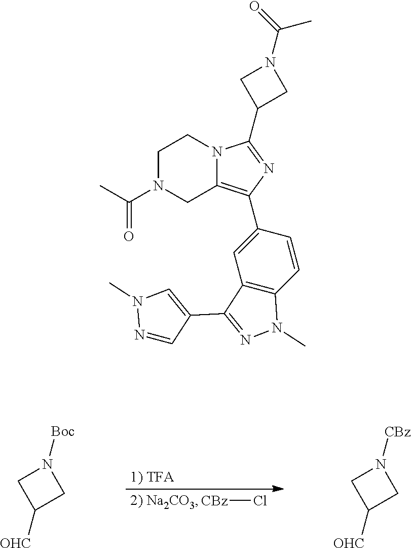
[CBz]Cl.C1([OHC])CN([Boc])C1.C1([OHC])CN([CBz])C1.C1N(C(C)=O)CC2=C(C3=CC4=C(C=C3)N(C)N=C4C3=CN(C)N=C3)N=C(C3CN(C(=O)C)C3)N2C1
